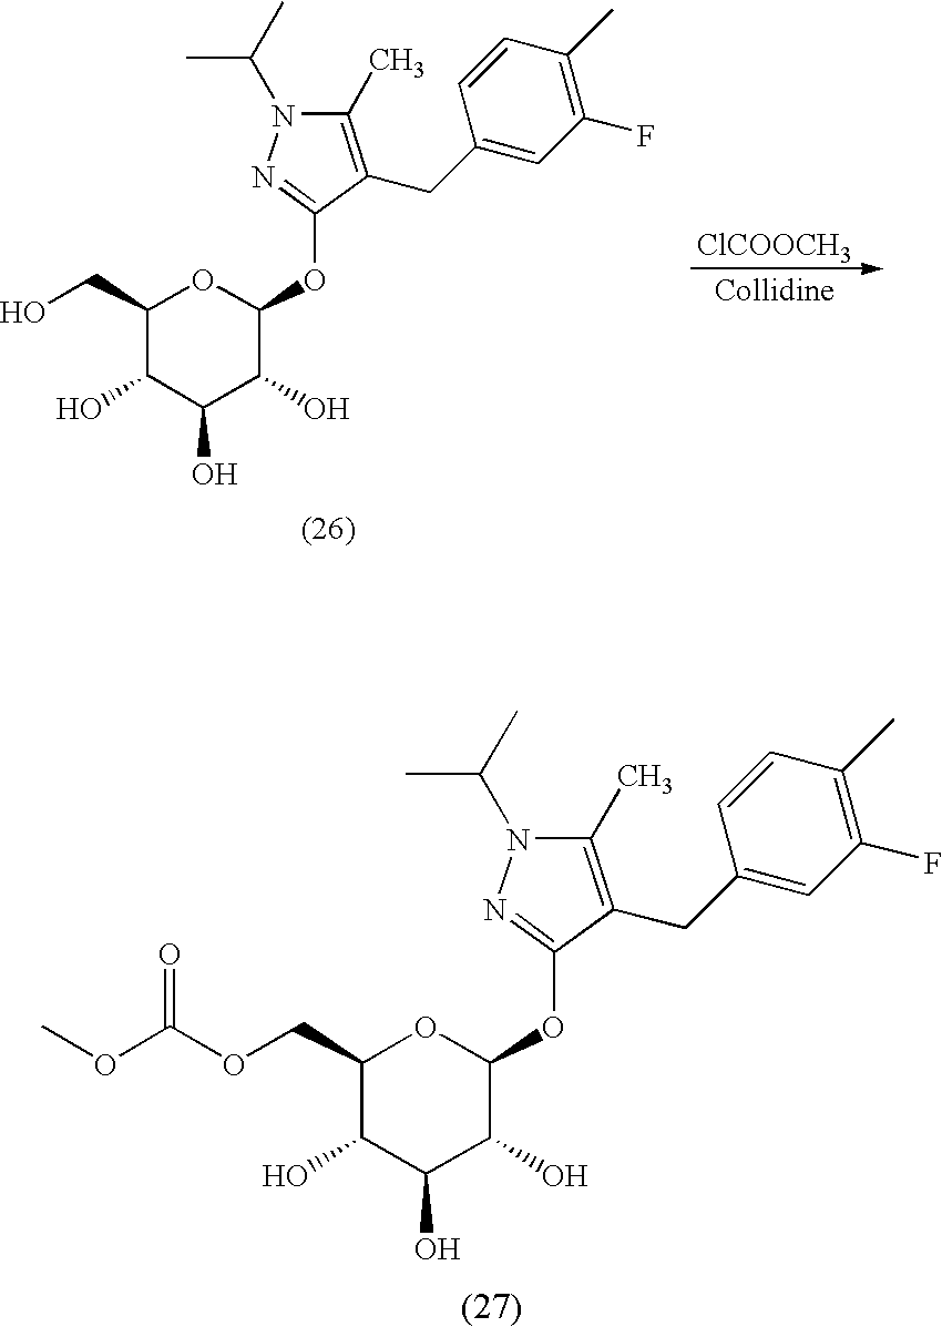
C1(CO)C(O)C(O)C(O)C(OC2=NN(C(C)C)C(C)=C2CC2=CC(F)=C(C)C=C2)O1.[ClCOOCH3].[Collidine].C1(COC(OC)=O)C(O)C(O)C(O)C(OC2=NN(C(C)C)C(C)=C2CC2=CC(F)=C(C)C=C2)O1
